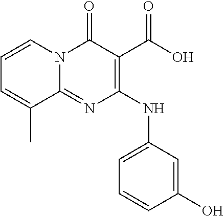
C1=CC(O)=CC(NC2=C(C(O)=O)C(=O)N3C(=N2)C(C)=CC=C3)=C1
